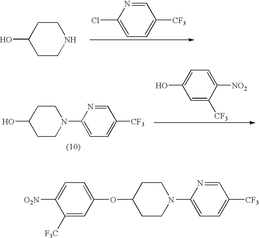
C1CC(O)CCN1.C1=NC(Cl)=CC=C1[CF3].C1CC(O)CCN1C1=CC=C([CF3])C=N1.C1=C([CF3])C([NO2])=CC=C1O.C1([F3C])=CC(OC2CCN(C3=CC=C([CF3])C=N3)CC2)=CC=C1[O2N]
